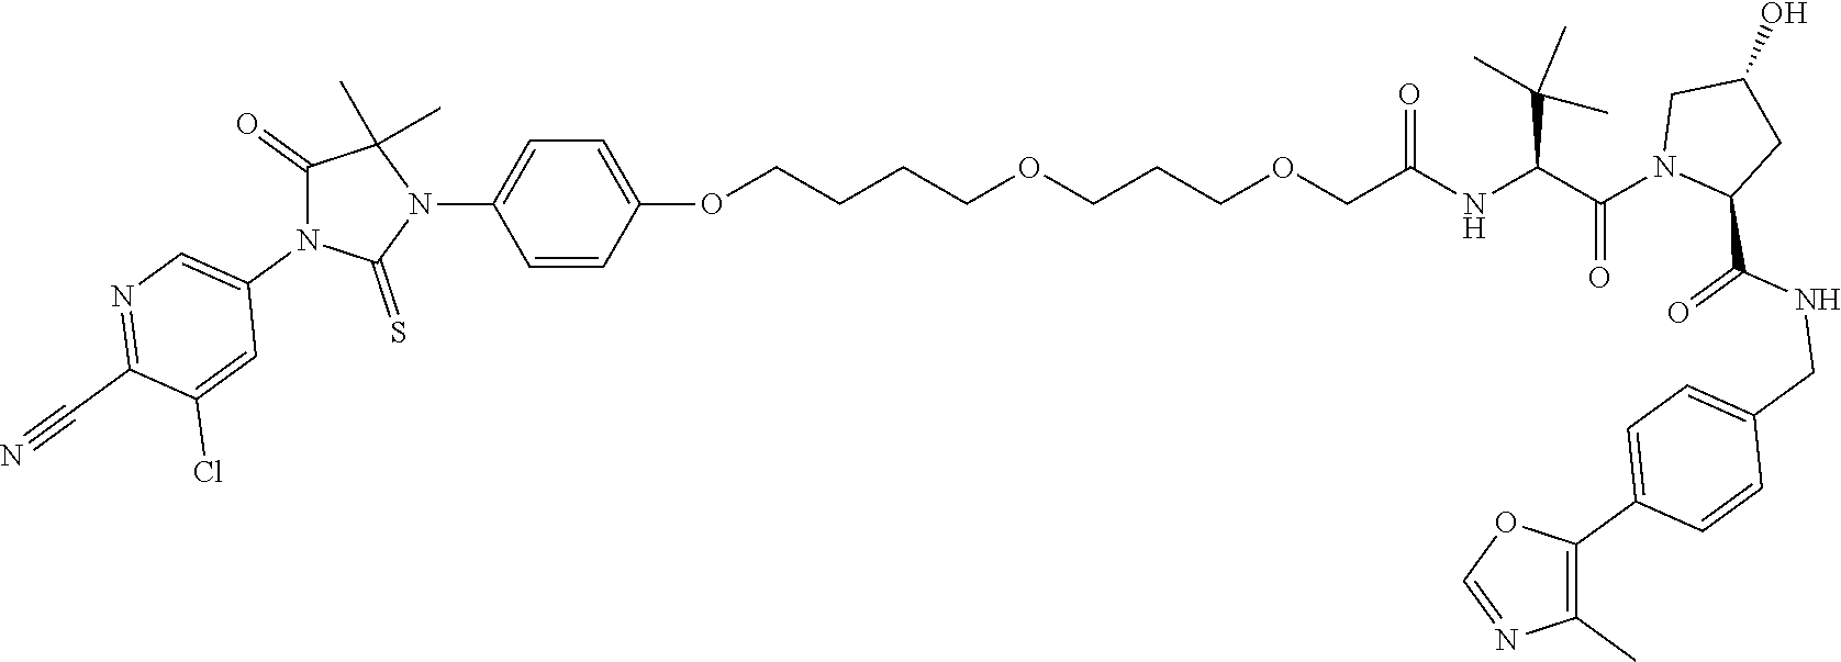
C(COCCCOCCCCOC1=CC=C(N2C(C)(C)C(=O)N(C3=CN=C(C#N)C(Cl)=C3)C2=S)C=C1)(NC(C(N1CC(O)CC1C(NCC1=CC=C(C2=C(C)N=CO2)C=C1)=O)=O)C(C)(C)C)=O
